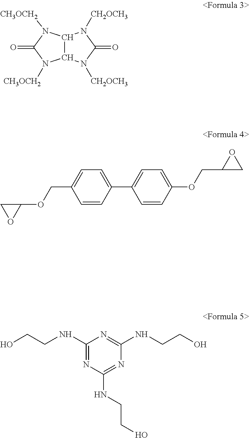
C12C(N([CH2OCH3])C(=O)N1[CH2OCH3])N([CH3OCH2])C(=O)N2[CH3OCH2].C1OC1OCC1=CC=C(C2=CC=C(OCC3CO3)C=C2)C=C1.OCCNC1=NC(NCCO)=NC(NCCO)=N1
